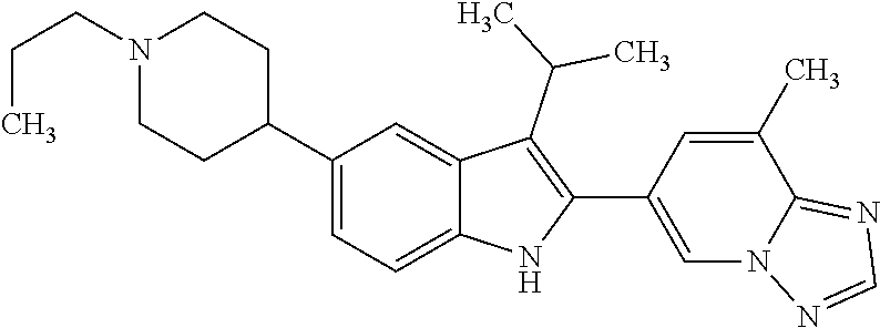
C(CN1CCC(C2=CC=C3C(=C2)C(C(C)C)=C(C2=CN4C(=NC=N4)C(C)=C2)N3)CC1)C
